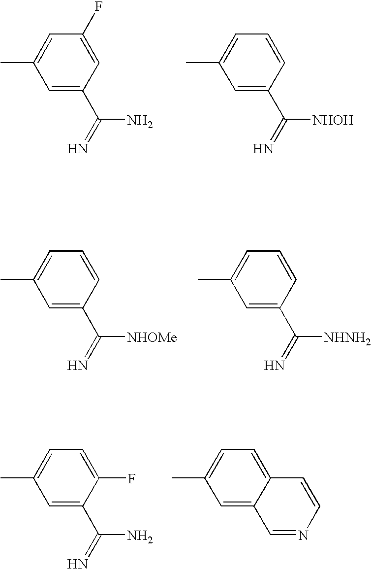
C1=C(C)C=C(C(=N)N)C=C1F.C1=C(C)C=C(C(=N)[NHOH])C=C1.C1=C(C)C=C(C(=N)[NHOMe])C=C1.C1=C(C)C=C(C(=N)[NHNH2])C=C1.C1=C(C)C=C(C(=N)N)C(F)=C1.C1=C(C)C=C2C(=C1)C=CN=C2
